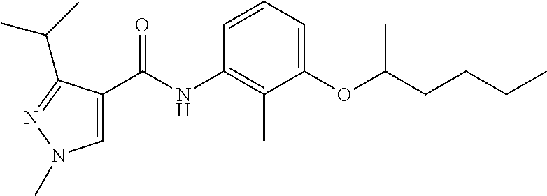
C1(OC(CCCC)C)=CC=CC(NC(=O)C2=CN(C)N=C2C(C)C)=C1C
